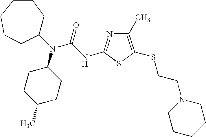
C1(N(C(NC2=NC(C)=C(SCCN3CCCCC3)S2)=O)C2CCC(C)CC2)CCCCCC1
